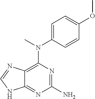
C1(N)=NC(N(C)C2=CC=C(OC)C=C2)=C2C(=N1)NC=N2
